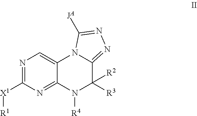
N1=C([X1][R1])N=C2C(=C1)N1C(=NN=C1[JA])C([R2])([R3])N2[R4]
